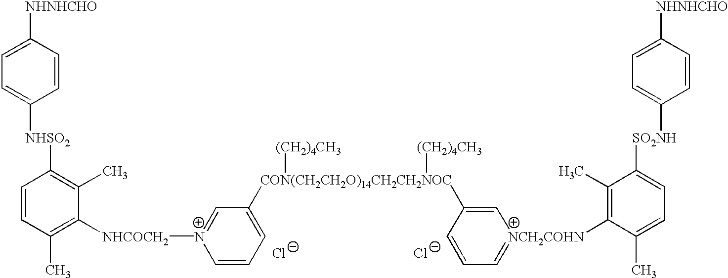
[NHNHCHO]C1=CC=C([NHSO2]C2=C(C)C([NHCOCH2][N+]3=CC([CON(CH2CH2O)14CH2CH2NOC](C4=C[NCH2COHN](C5=C(C)C([SO2NH]C6=CC=C([NHNHCHO])C=C6)=CC=C5C)=CC=C4)([(CH2)4CH3])[(CH2)4CH3])=CC=C3)=C(C)C=C2)C=C1.[Cl-].[Cl-]
